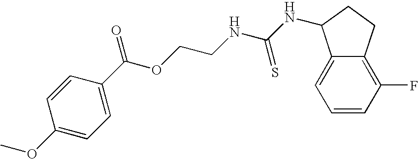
C1=CC(OC)=CC=C1C(OCCNC(NC1C2=CC=CC(F)=C2CC1)=S)=O
